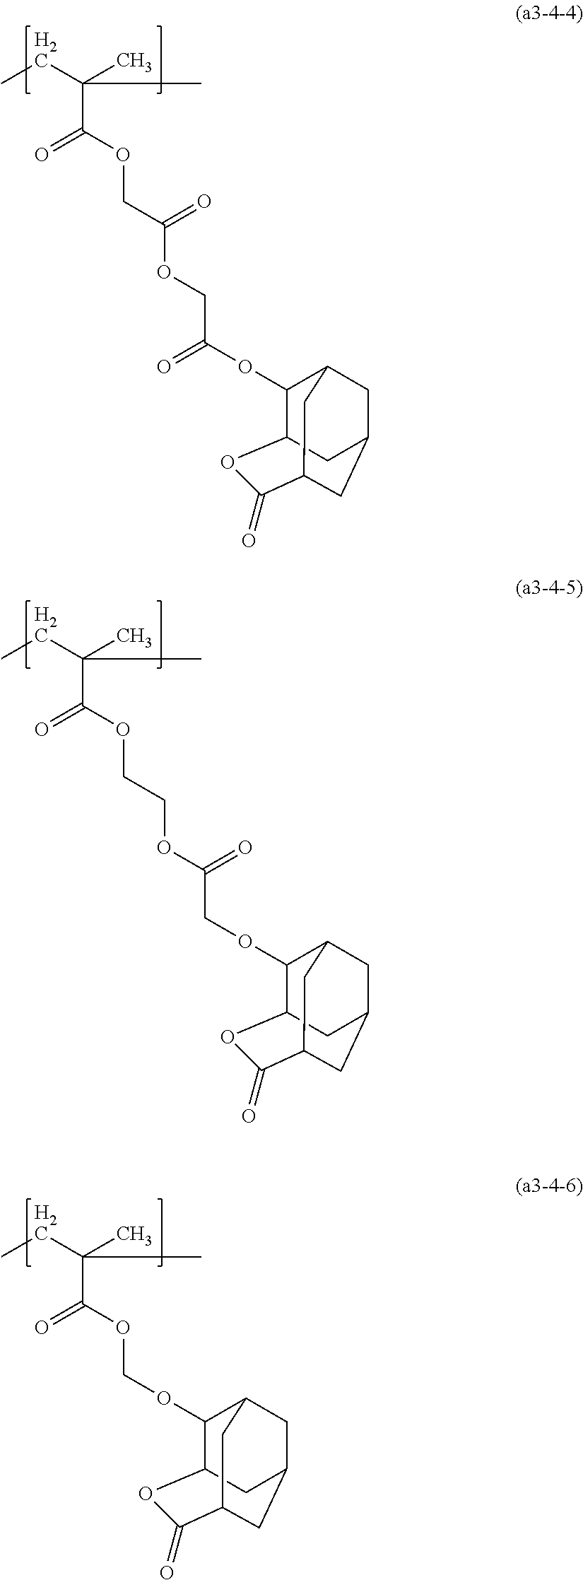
O(C(C(C)(CC)C)=O)CC(OCC(OC1C2CC3CC1CC(C(=O)O2)C3)=O)=O.O(C(C(C)(CC)C)=O)CCOC(COC1C2CC3CC1CC(C(=O)O2)C3)=O.O(C(C(C)(CC)C)=O)COC1C2CC3CC1CC(C(=O)O2)C3
